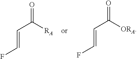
C(=CC([RA])=O)F.C(=CC([ORA])=O)F
